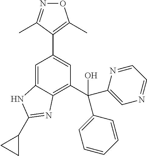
C1=C2C(=C(C(C3=CN=CC=N3)(O)C3=CC=CC=C3)C=C1C1=C(C)ON=C1C)N=C(C1CC1)N2
